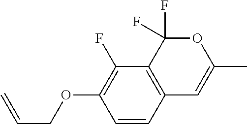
C1=CC2=C(C(F)=C1OCC=C)C(F)(F)OC(C)=C2
